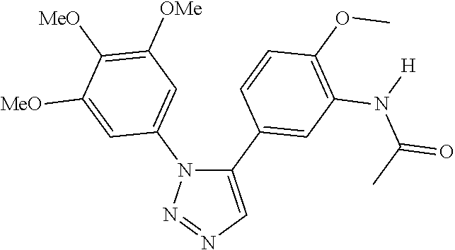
C1(C2=CC(N([H])C(C)=O)=C(OC)C=C2)=CN=NN1C1=CC([OMe])=C([MeO])C([MeO])=C1
